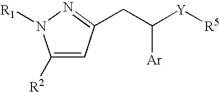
C1([R2])=CC(CC([Ar])[Y][R5])=NN1[R1]
